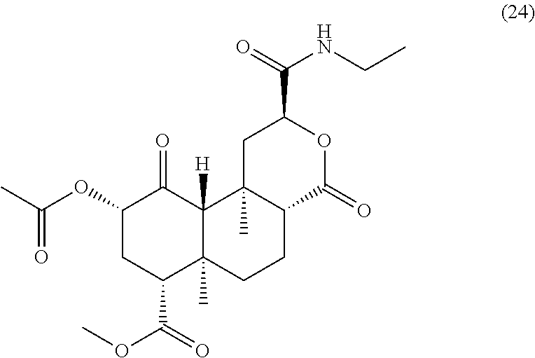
C1(OC(C)=O)CC(C(=O)OC)C2(C)C([H])(C1=O)C1(C)C(CC2)C(=O)OC(C(NCC)=O)C1
